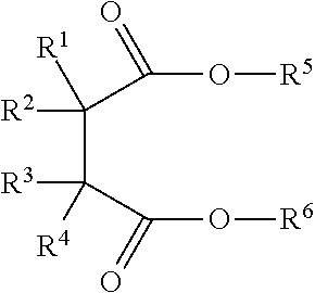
[R2]C([R1])(C([R3])([R4])C(O[R6])=O)C(O[R5])=O
